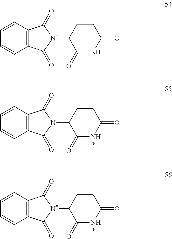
C12=C(C(=O)[N*](C3C(=O)NC(=O)CC3)C1=O)C=CC=C2.C12=C(C(=O)N(C3C(=O)NC(=O)CC3)C1=O)C=CC=C2.C12=C(C(=O)[N*](C3C(=O)NC(=O)CC3)C1=O)C=CC=C2
